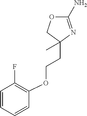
C1(N)=NC(CCOC2=C(F)C=CC=C2)(C)CO1
